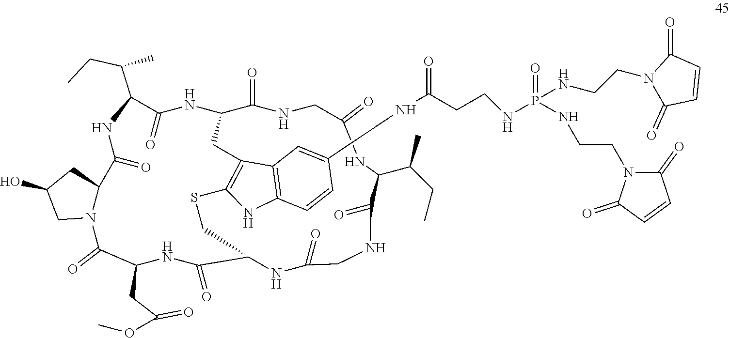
C12=C(C=CC(NC(CCNP(NCCN3C(=O)C=CC3=O)(=O)NCCN3C(=O)C=CC3=O)=O)=C1)NC1=C2CC2NC(=O)C(C(CC)C)NC(=O)C3N(C(=O)C(CC(OC)=O)NC(=O)C(CS1)NC(=O)CNC(=O)C(C(CC)C)NC(=O)CNC2=O)CC(O)C3
